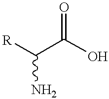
O=C(C([R])N)O
